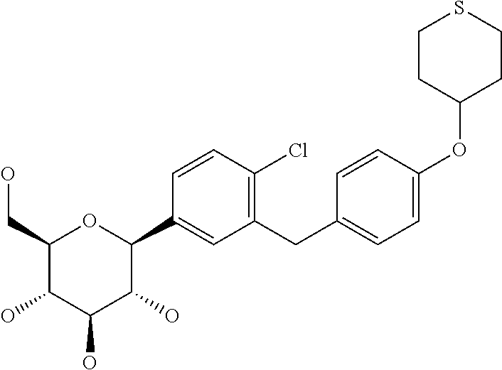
C1(CO)C(O)C(O)C(O)C(C2=CC(CC3=CC=C(OC4CCSCC4)C=C3)=C(Cl)C=C2)O1
